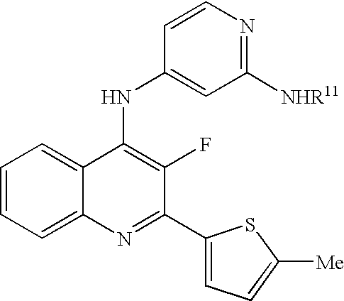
C1=CC=C2C(=C1)C(NC1=CC([NHR11])=NC=C1)=C(F)C(C1=CC=C([Me])S1)=N2
